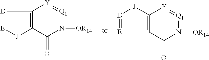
C1(=O)N([OR14])[Q1]=[Y1]C2=C1[J][E]=[D]2.C1(=O)N([OR14])[Q1]=[Y1]C2=C1[E]=[D][J]2
